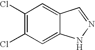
C1=C2C(=CC(Cl)=C1Cl)NN=C2
